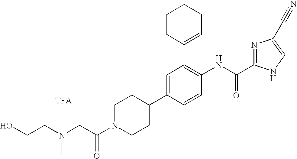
C1=C(C2CCN(C(CN(CCO)C)=O)CC2)C=CC(NC(C2=NC(C#N)=CN2)=O)=C1C1=CCCCC1
